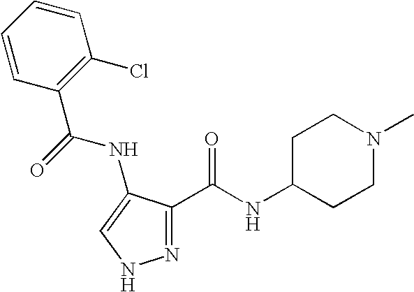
C1=CC(C(NC2=CNN=C2C(=O)NC2CCN(C)CC2)=O)=C(Cl)C=C1
